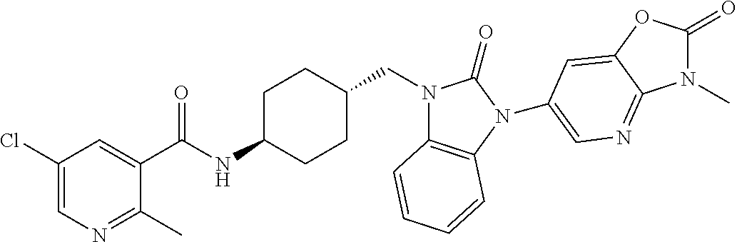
C1(Cl)=CN=C(C)C(C(NC2CCC(CN3C4=C(N(C5=CN=C6N(C)C(=O)OC6=C5)C3=O)C=CC=C4)CC2)=O)=C1
